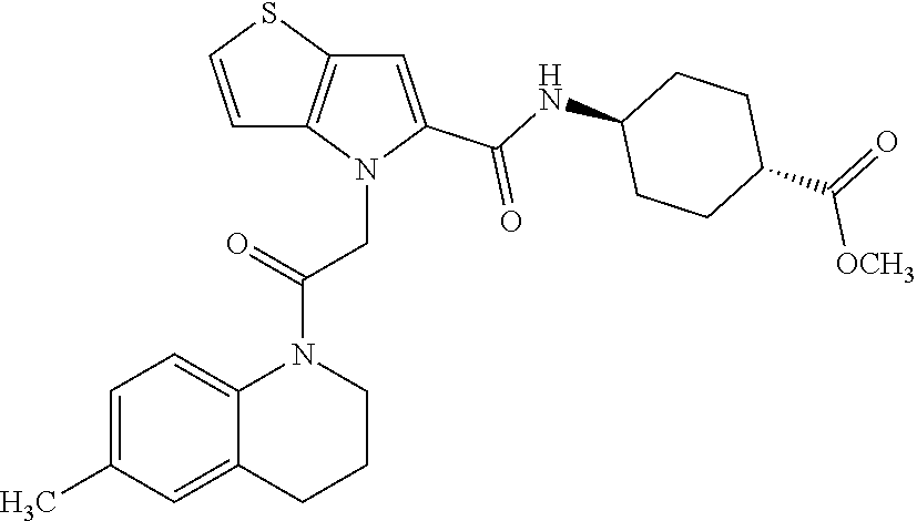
C1=C(C)C=C2C(=C1)N(C(=O)CN1C(C(NC3CCC(C([OCH3])=O)CC3)=O)=CC3=C1C=CS3)CCC2
